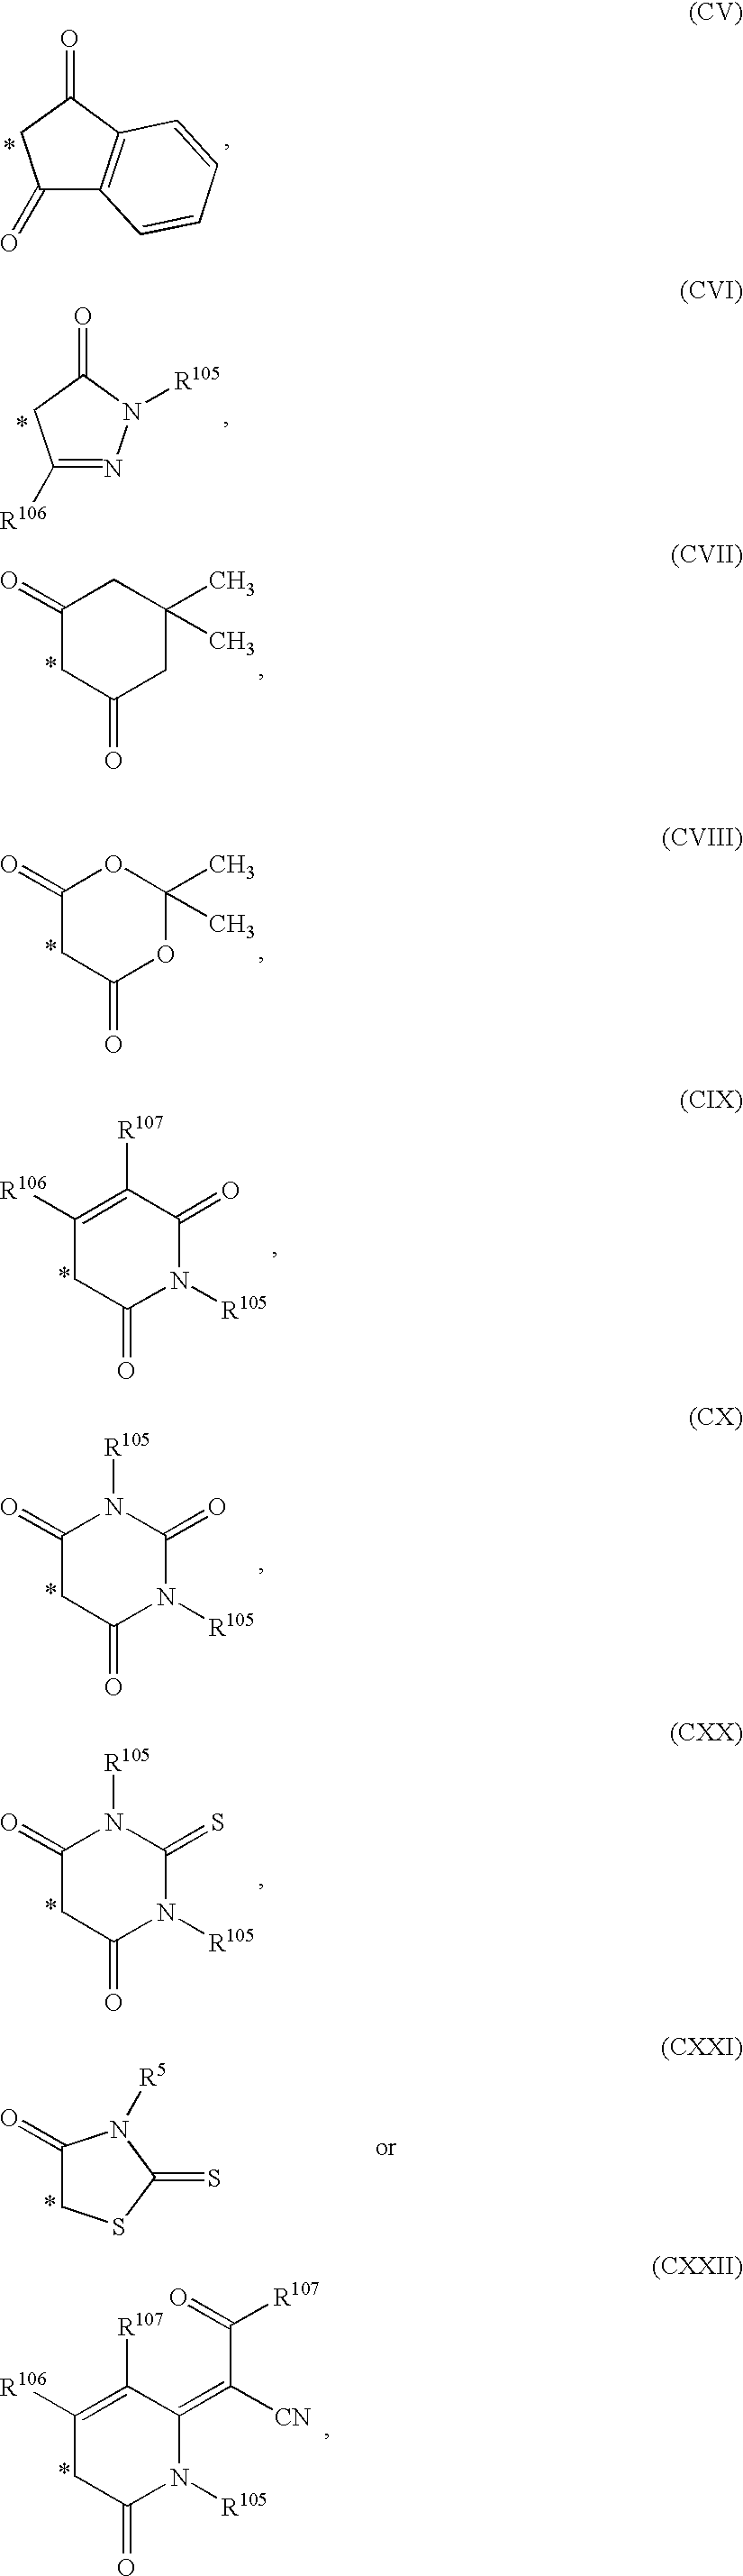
C1(=O)C2=C(C(=O)C1)C=CC=C2.C1([R106])=NN([R105])C(=O)C1.C1(=O)CC(=O)CC(C)(C)C1.C1(=O)CC(=O)OC(C)(C)O1.C1([R106])=C([R107])C(=O)N([R105])C(=O)C1.C1(=O)CC(=O)N([R105])C(=O)N1[R105].C1(=O)CC(=O)N([R105])C(=S)N1[R105].C1(=O)CSC(=S)N1[R5].C1([R106])=C([R107])C(=C(C(=O)[R107])[CN])N([R105])C(=O)C1
